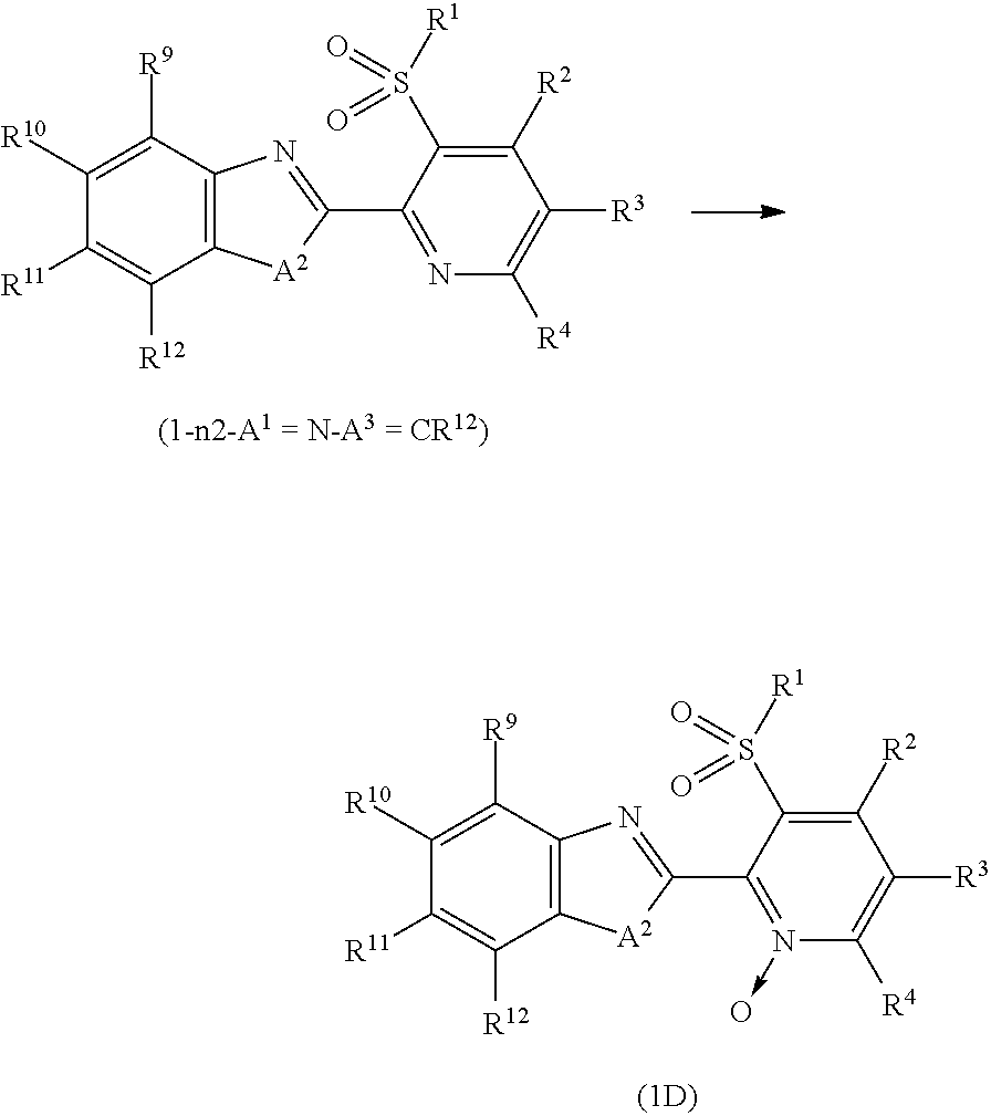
N1=C(C2=NC3=C([A2]2)C([R12])=C([R11])C([R10])=C3[R9])C(S([R1])(=O)=O)=C([R2])C([R3])=C1[R4].N1(->O)=C(C2=NC3=C([A2]2)C([R12])=C([R11])C([R10])=C3[R9])C(S([R1])(=O)=O)=C([R2])C([R3])=C1[R4]
